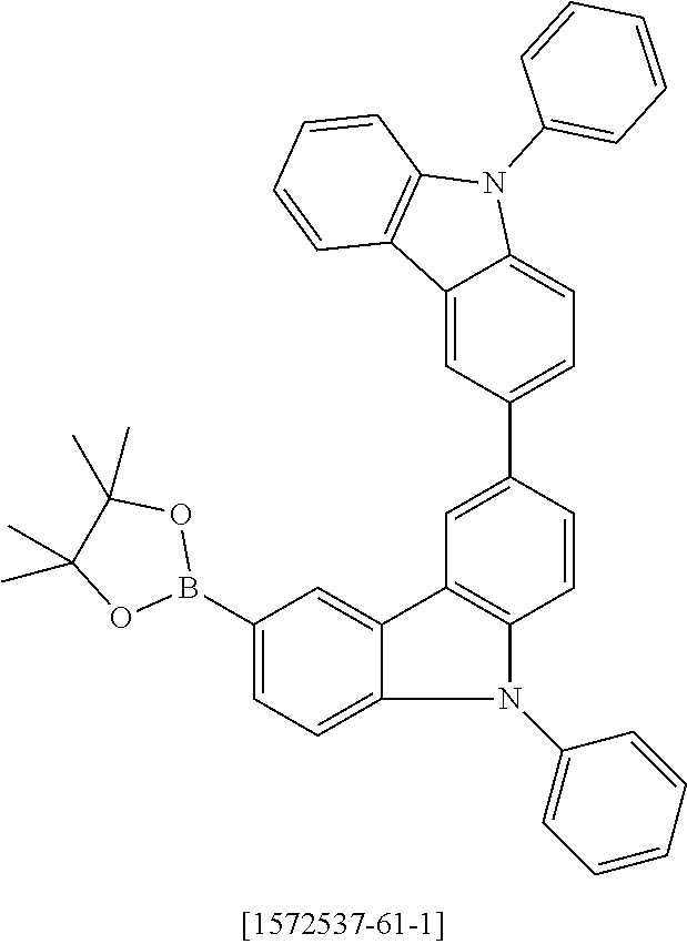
C1=CC(C2=CC=C3C(=C2)C2=C(N3C3=CC=CC=C3)C=CC=C2)=CC2=C1N(C1=CC=CC=C1)C1=CC=C(B3OC(C)(C)C(C)(C)O3)C=C21
